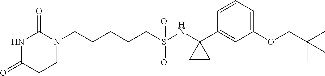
C(CCCS(NC1(C2=CC(OCC(C)(C)C)=CC=C2)CC1)(=O)=O)CN1C(=O)NC(=O)CC1
